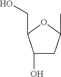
C1(O)CC(C)OC1CO
